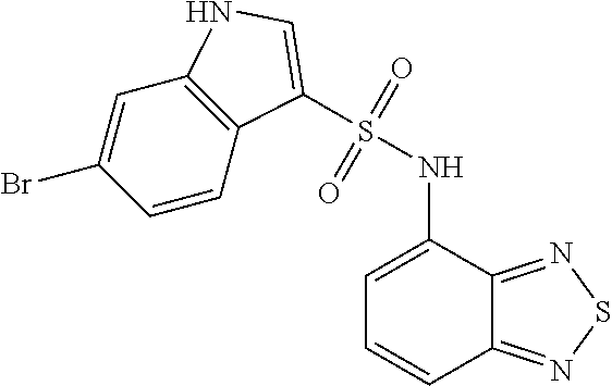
C1=CC2=C(C=C1Br)NC=C2S(NC1=CC=CC2=NSN=C12)(=O)=O
